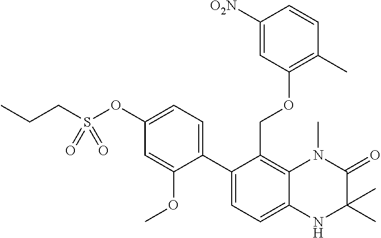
C12=C(COC3=C(C)C=CC([O2N])=C3)C(C3=CC=C(OS(CCC)(=O)=O)C=C3OC)=CC=C1NC(C)(C)C(=O)N2C
